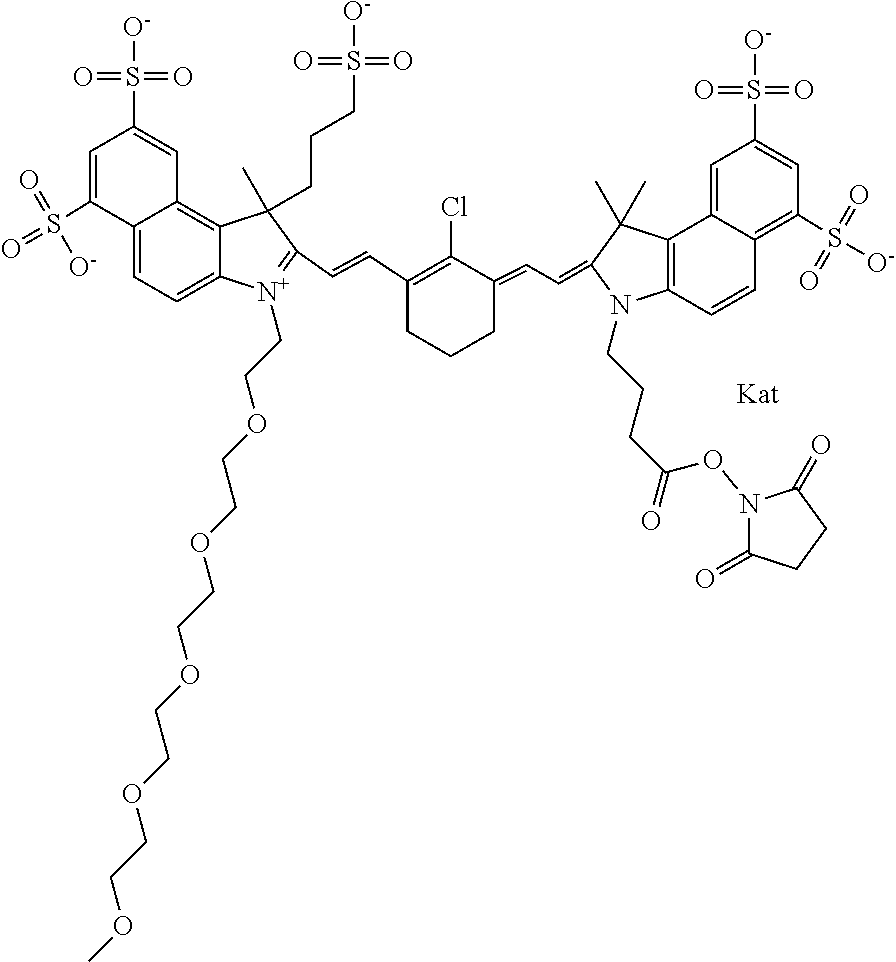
C12=C(C3=CC(S(=O)(=O)[O-])=CC(S([O-])(=O)=O)=C3C=C1)C(C)(C)C(=CC=C1C(Cl)=C(C=CC3=[N+](CCOCCOCCOCCOCCOC)C4=CC=C5C(=C4C3(CCCS(=O)([O-])=O)C)C=C(S([O-])(=O)=O)C=C5S(=O)(=O)[O-])CCC1)N2CCCC(ON1C(=O)CCC1=O)=O
